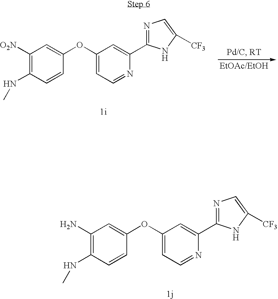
C1([O2N])=C(NC)C=CC(OC2=CC=NC(C3=NC=C([CF3])N3)=C2)=C1.C1(N)=C(NC)C=CC(OC2=CC=NC(C3=NC=C([CF3])N3)=C2)=C1
